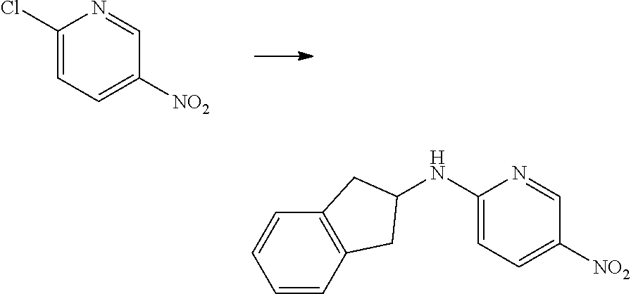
C1(Cl)=CC=C([NO2])C=N1.C1=CC2=C(C=C1)CC(NC1=CC=C([NO2])C=N1)C2
